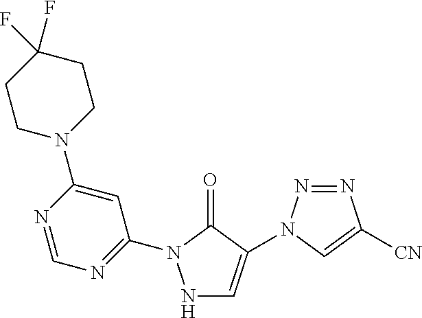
N1C=C(N2N=NC([CN])=C2)C(=O)N1C1=NC=NC(N2CCC(F)(F)CC2)=C1
